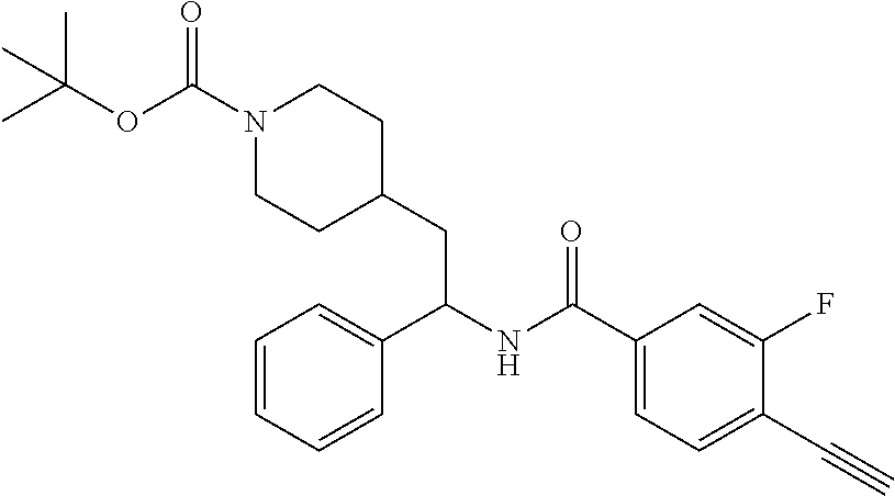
C1=CC=C(C(CC2CCN(C(OC(C)(C)C)=O)CC2)NC(C2=CC=C(C#C)C(F)=C2)=O)C=C1
